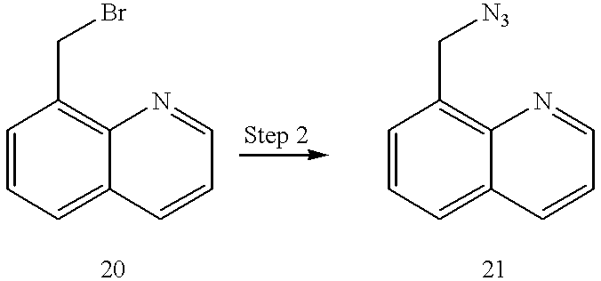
C1=CC=C2C(=C1C[N3])N=CC=C2.C1=CC=C2C(=C1CBr)N=CC=C2
